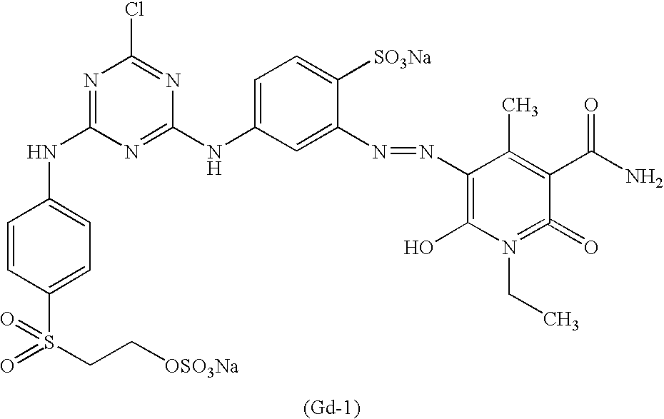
[(Gd-1)].C1=CC(S(=O)(CC[OSO3Na])=O)=CC=C1NC1=NC(Cl)=NC(NC2=CC=C([SO3Na])C(N=NC3=C(O)N(CC)=C(=O)C(C(N)=O)=C3C)=C2)=N1
